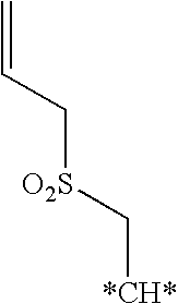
[*CH*]C[O2S]CC=C
